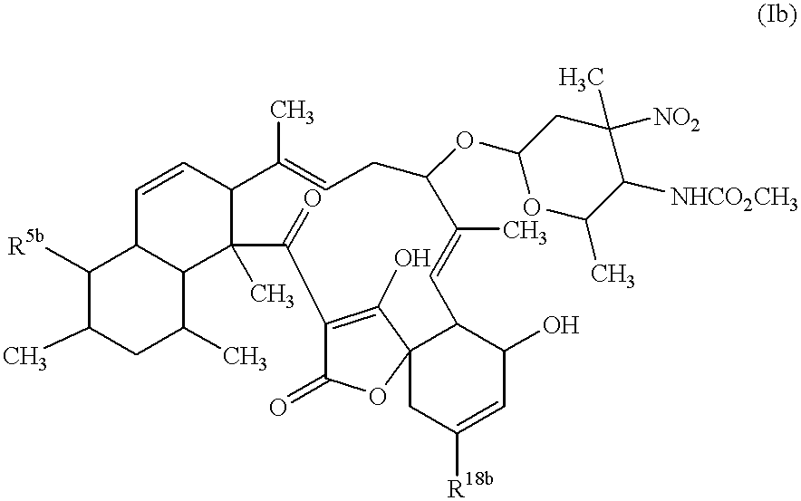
C1([R5b])C(C)CC(C)C2C1C=CC1C2(C)C(=O)C2=C(O)C3(OC2=O)CC([R18b])=CC(O)C3C=C(C)C(OC2OC(C)C([NHCO2CH3])C(C)([NO2])C2)CC=C1C
